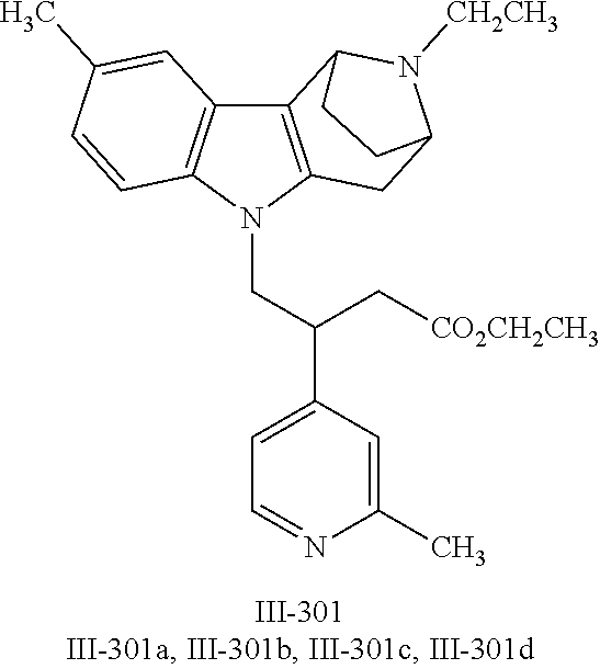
N1(CC(C2=CC=NC(C)=C2)C[CO2CH2CH3])C2=C(C3=C1C=CC(C)=C3)C1N([CH2CH3])C(C2)CC1
